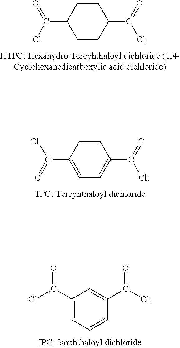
C1CC(C(=O)Cl)CCC1C(=O)Cl.C1=C(C(=O)Cl)C=CC(C(Cl)=O)=C1.C1(C(Cl)=O)=CC=CC(C(Cl)=O)=C1
